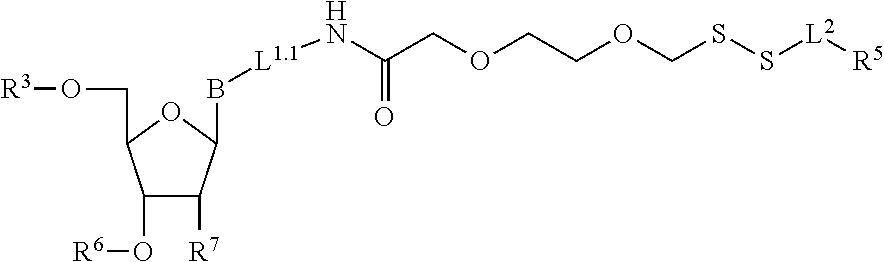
C1(O[R6])C([R7])C(B[L1.1]NC(COCCOCSS[L2][R5])=O)OC1CO[R3]
